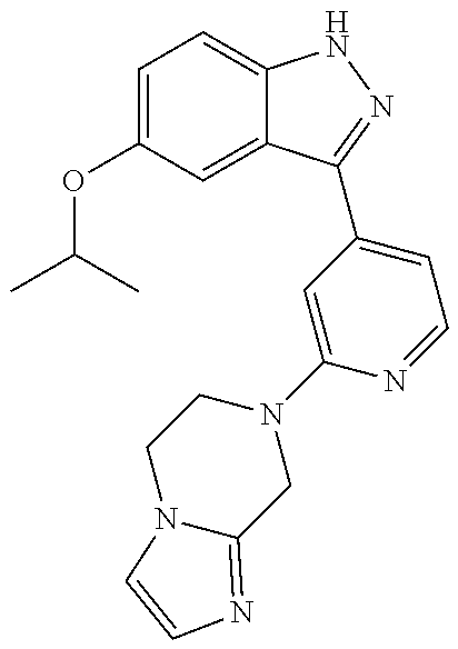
CC(C)OC1=CC=C2C(=C1)C(C1=CC=NC(N3CCN4C(=NC=C4)C3)=C1)=NN2
